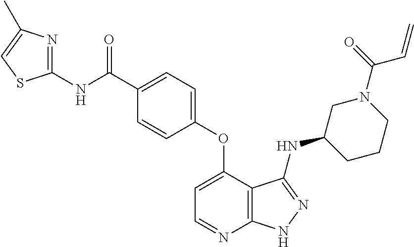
C1(OC2=CC=NC3=C2C(NC2CCCN(C(=O)C=C)C2)=NN3)=CC=C(C(NC2=NC(C)=CS2)=O)C=C1
